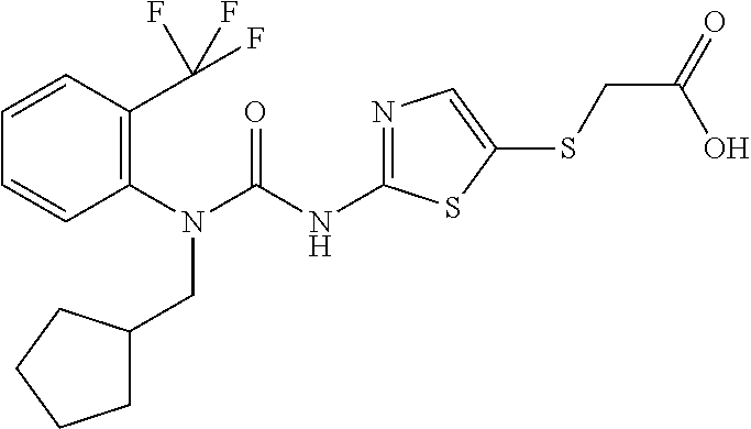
C1(N(CC2CCCC2)C(=O)NC2=NC=C(SCC(O)=O)S2)=C(C(F)(F)F)C=CC=C1
